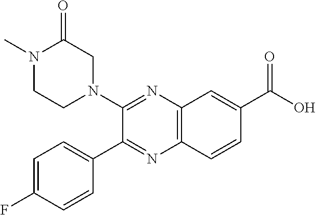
C1(N2CCN(C)C(=O)C2)=NC2=C(N=C1C1=CC=C(F)C=C1)C=CC(C(O)=O)=C2
